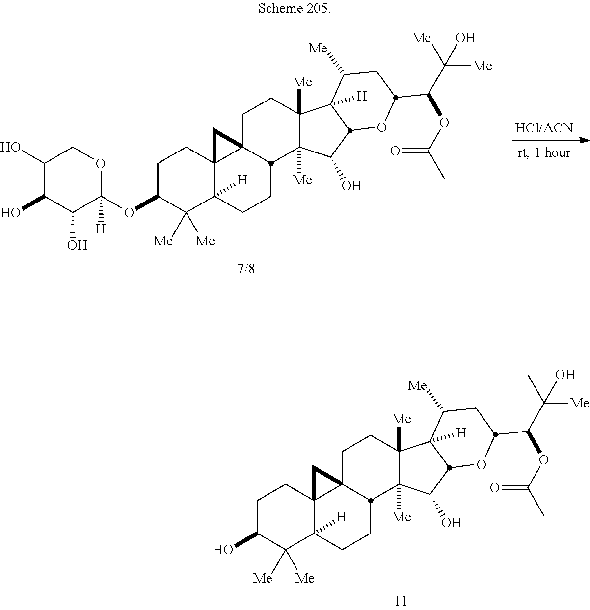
C1C(O)C([Me])([Me])C2([H])C3(C1)C1(CCC4([Me])C([Me])(C(O)C5C4([H])C([Me])CC(C(C([Me])(C)O)OC(C)=O)O5)C1CC2)C3.C1C(OC2([H])OCC(O)C(O)C2O)C([Me])([Me])C2([H])C3(C1)C1(CCC4([Me])C([Me])(C(O)C5C4([H])C([Me])CC(C(C([Me])([Me])O)OC(C)=O)O5)C1CC2)C3
